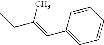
C1=CC(C=C(CC)C)=CC=C1
